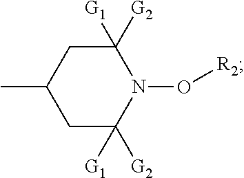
C1C(C)CC([G1])([G2])N(O[R2])C1([G2])[G1]
